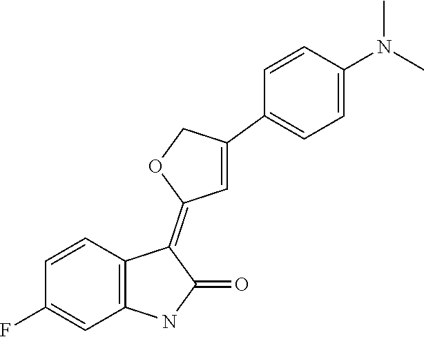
C1=CC2=C(C=C1F)NC(=O)C2=C1C=C(C2=CC=C(N(C)C)C=C2)CO1
